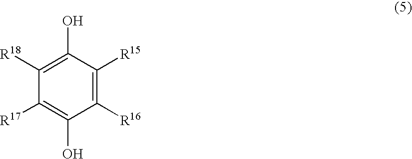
C1([R17])=C(O)C([R16])=C([R15])C(O)=C1[R18]
